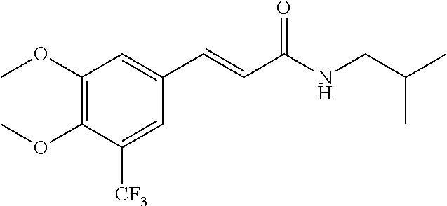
C1=C([CF3])C(OC)=C(OC)C=C1C=CC(NCC(C)C)=O
